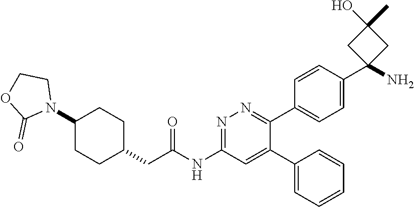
C1=CC(C2(N)CC(C)(O)C2)=CC=C1C1=NN=C(NC(CC2CCC(N3CCOC3=O)CC2)=O)C=C1C1=CC=CC=C1
